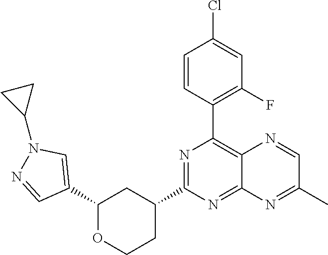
C1(C2=CN(C3CC3)N=C2)OCCC(C2=NC(C3=C(F)C=C(Cl)C=C3)=C3C(=N2)N=C(C)C=N3)C1
